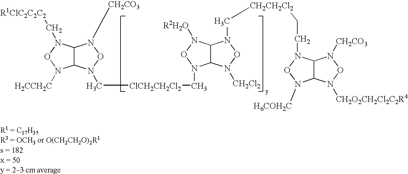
C12C(N(C[ClCH2CH2Cl2]CN3C4C(N([R2H2O])O3)N(C[CH2CH2Cl2]CCN3C5C(N([H6COH2C])O3)N([CH2O2CH2Cl2C2R4])ON5[CH2CO3])ON4[CH2Cl2])ON1[CH2CO3])N([H2CCH2C])ON2C[R1ClC2C2C2]
